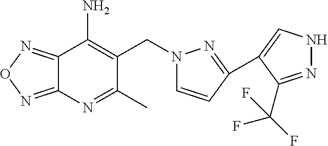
C12=NON=C1C(N)=C(CN1C=CC(C3=CNN=C3C(F)(F)F)=N1)C(C)=N2
